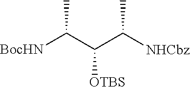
[BocHN]C(C(C([NHCbz])C)[OTBS])C
